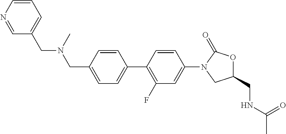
C(C1=CC=C(C2=C(F)C=C(N3C(=O)OC(CNC(C)=O)C3)C=C2)C=C1)N(CC1=CC=CN=C1)C
